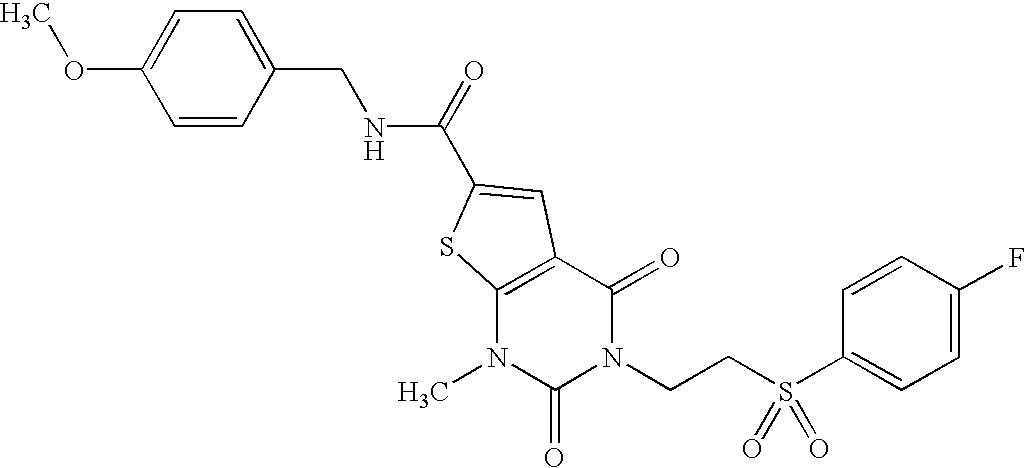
C1=CC(CNC(=O)C2=CC3=C(N(C)C(=O)N(CCS(C4=CC=C(F)C=C4)(=O)=O)C3=O)S2)=CC=C1OC
